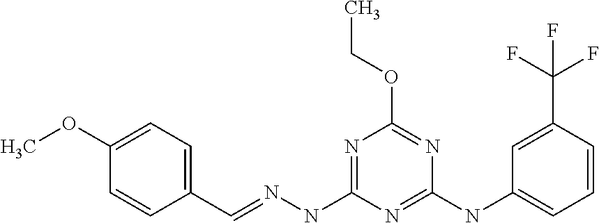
C1(OC)=CC=C(C=NNC2=NC(OCC)=NC(NC3=CC=CC(C(F)(F)F)=C3)=N2)C=C1
